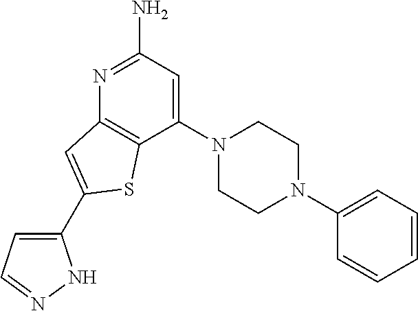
C1(N2CCN(C3=CC=CC=C3)CC2)=CC(N)=NC2=C1SC(C1=CC=NN1)=C2
